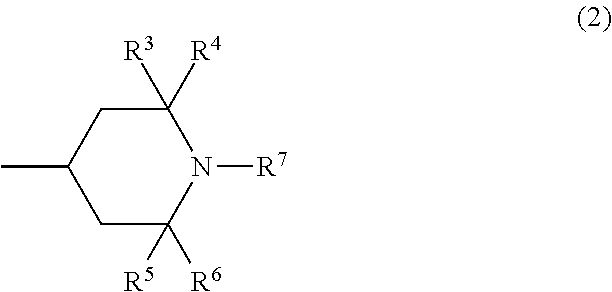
C1([R4])([R3])CC(C)CC([R6])([R5])N1[R7]
